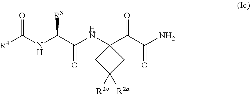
[R4]C(NC(C(NC1(C(C(N)=O)=O)CC([R2a])([R2a])C1)=O)[R3])=O
